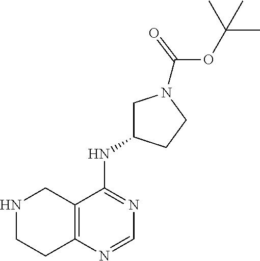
C12=C(N=CN=C1NC1CN(C(OC(C)(C)C)=O)CC1)CCNC2
